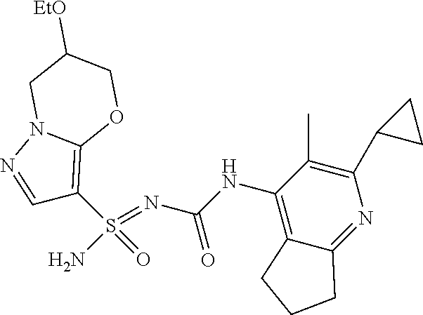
C(NC1=C2C(=NC(C3CC3)=C1C)CCC2)(N=S(N)(=O)C1=C2N(N=C1)CC([EtO])CO2)=O
